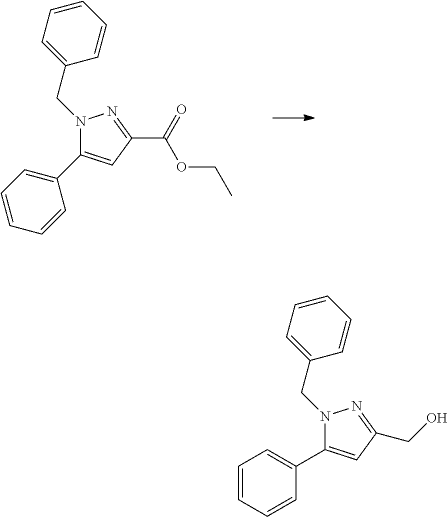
C1=CC=CC(C2=CC(C(=O)OCC)=NN2CC2=CC=CC=C2)=C1.C1(C2=CC(CO)=NN2CC2=CC=CC=C2)=CC=CC=C1
